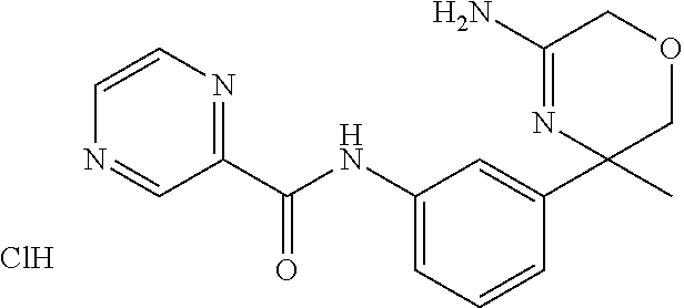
C1(C(NC2=CC=CC(C3(C)COCC(N)=N3)=C2)=O)=NC=CN=C1.Cl
